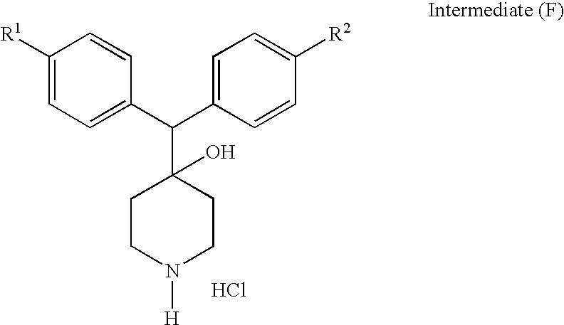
C1([R1])=CC=C(C(C2=CC=C([R2])C=C2)C2(O)CCN([H])CC2)C=C1.Cl
